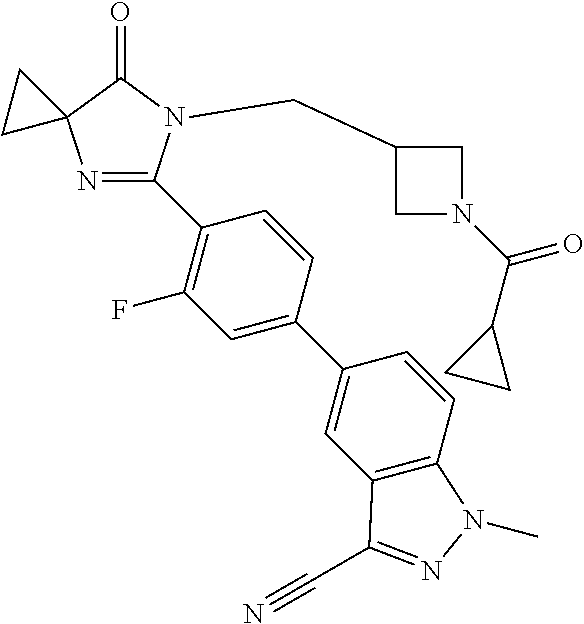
N1=C(C2=C(F)C=C(C3=CC4=C(C=C3)N(C)N=C4C#N)C=C2)N(CC2CN(C(C3CC3)=O)C2)C(=O)C12CC2
